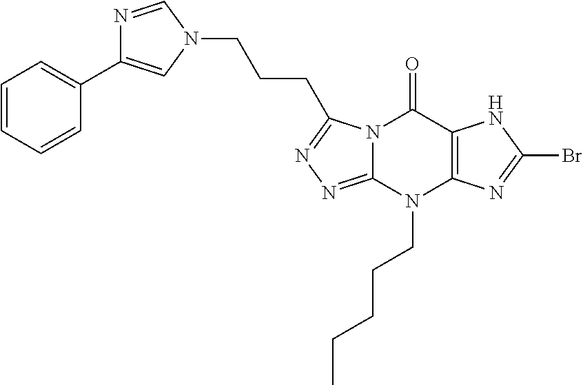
N12C(=NN=C1CCCN1C=C(C3=CC=CC=C3)N=C1)N(CCCCC)C1=C(C2=O)NC(Br)=N1
